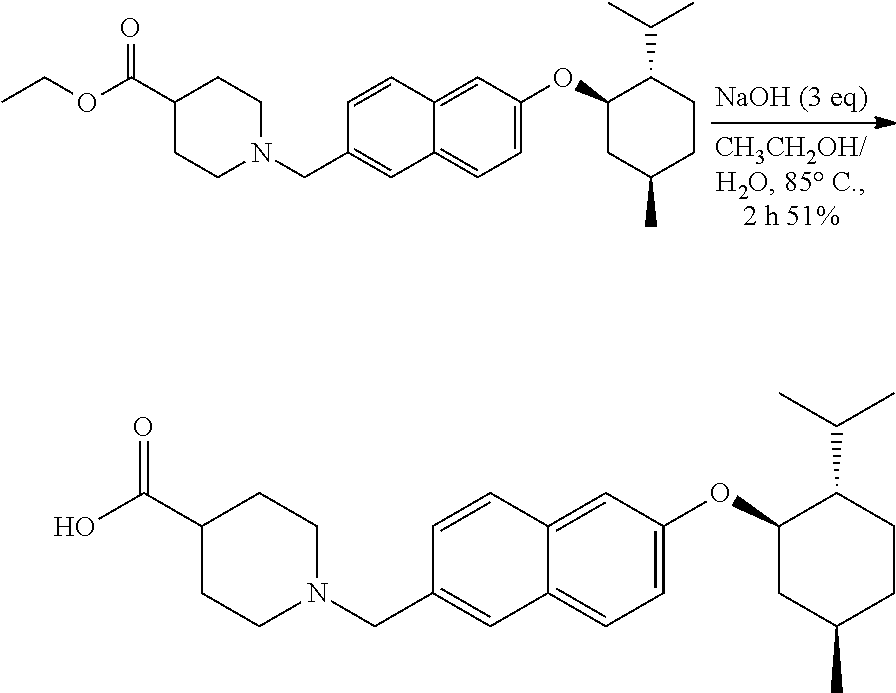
C1CN(CC2=CC3=CC=C(OC4CC(C)CCC4C(C)C)C=C3C=C2)CCC1C(OCC)=O.C1CN(CC2=CC3=CC=C(OC4CC(C)CCC4C(C)C)C=C3C=C2)CCC1C(O)=O
